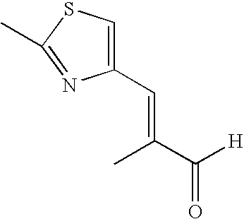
C1(C=C(C(=O)[H])C)=CSC(C)=N1
